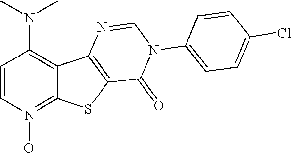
C1(N(C)C)=C2C(=N(O)C=C1)SC1=C2N=CN(C2=CC=C(Cl)C=C2)C1=O
